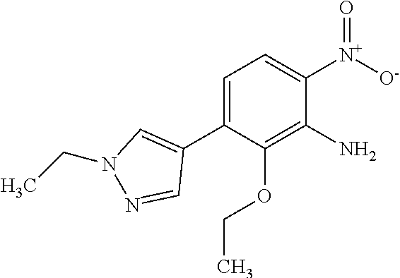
C1=C(C2=CN(CC)N=C2)C(OCC)=C(N)C([N+]([O-])=O)=C1
